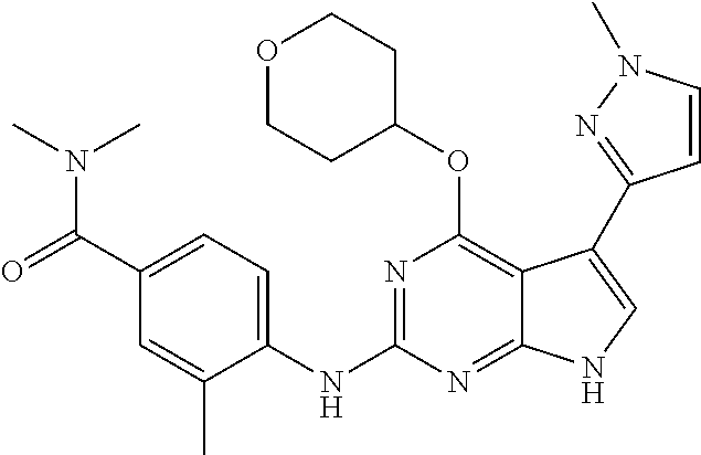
C1(C(=O)N(C)C)=CC=C(NC2=NC(OC3CCOCC3)=C3C(=N2)NC=C3C2=NN(C)C=C2)C(C)=C1
